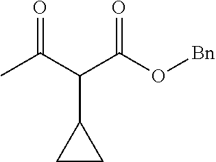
CC(C(C(O[Bn])=O)C1CC1)=O
